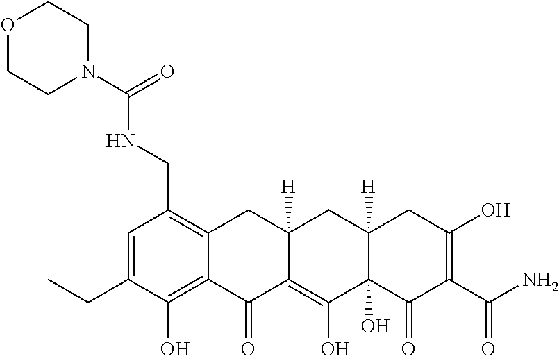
C1=C(CC)C(O)=C2C(=C1CNC(N1CCOCC1)=O)CC1([H])C(=C(O)C3(O)C([H])(C1)CC(O)=C(C(N)=O)C3=O)C2=O
